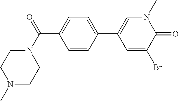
C1=CC(C(=O)N2CCN(C)CC2)=CC=C1C1=CN(C)C(=O)C(Br)=C1
